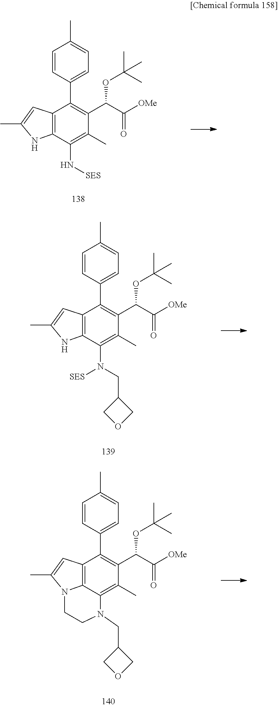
C1=CC(C2=C(C(C([OMe])=O)OC(C)(C)C)C(C)=C(N[SES])C3=C2C=C(C)N3)=CC=C1C.C1=CC(C2=C(C(C([OMe])=O)OC(C)(C)C)C(C)=C(N(CC3COC3)[SES])C3=C2C=C(C)N3)=CC=C1C.C1=CC(C2=C(C(C([OMe])=O)OC(C)(C)C)C(C)=C3C4=C2C=C(C)N4CCN3CC2COC2)=CC=C1C
